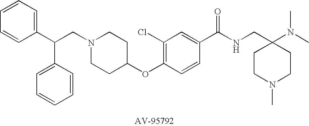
C(CN1CCC(OC2=C(Cl)C=C(C(NCC3(N(C)C)CCN(C)CC3)=O)C=C2)CC1)(C1=CC=CC=C1)C1=CC=CC=C1
